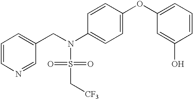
C1=CN=CC(CN(S(=O)(=O)C[CF3])C2=CC=C(OC3=CC=CC(O)=C3)C=C2)=C1
